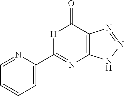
C1=C(C2=NC3=C(C(=O)[H]2)N=NN3)N=CC=C1
